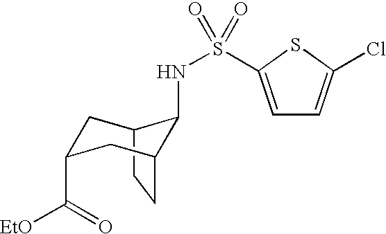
C12CCC(CC(C(=O)[EtO])C1)C2NS(C1=CC=C(Cl)S1)(=O)=O
